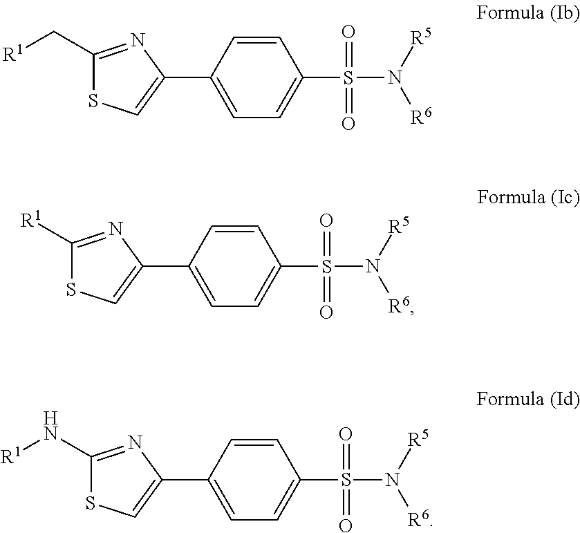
C1(C[R1])=NC(C2=CC=C(S(N([R5])[R6])(=O)=O)C=C2)=CS1.C1([R1])=NC(C2=CC=C(S(N([R5])[R6])(=O)=O)C=C2)=CS1.C1(N[R1])=NC(C2=CC=C(S(N([R5])[R6])(=O)=O)C=C2)=CS1
